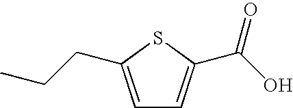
C1=C(CCC)SC(C(O)=O)=C1
